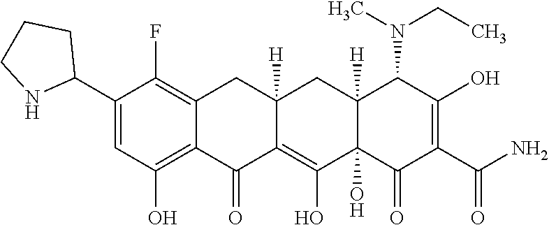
C12=C(O)C=C(C3CCCN3)C(F)=C1CC1([H])C(=C(O)C3(O)C([H])(C1)C(N(CC)C)C(O)=C(C(N)=O)C3=O)C2=O
